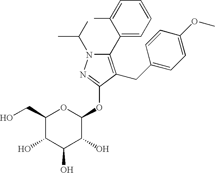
N1(C(C)C)C(C2=CC=CC=C2C)=C(CC2=CC=C(OC)C=C2)C(OC2OC(CO)C(O)C(O)C2O)=N1
